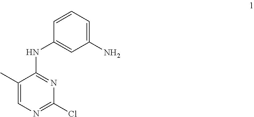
C1(C)=CN=C(Cl)N=C1NC1=CC(N)=CC=C1
